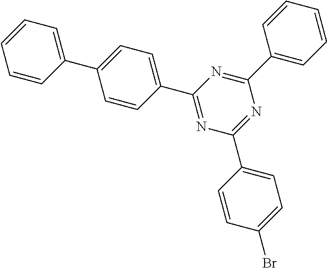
C1=CC(C2=CC=C(C3=NC(C4=CC=C(Br)C=C4)=NC(C4=CC=CC=C4)=N3)C=C2)=CC=C1
